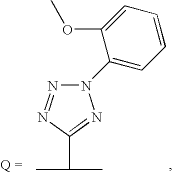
N1=NC(C(C)C)=NN1C1=CC=CC=C1OC
